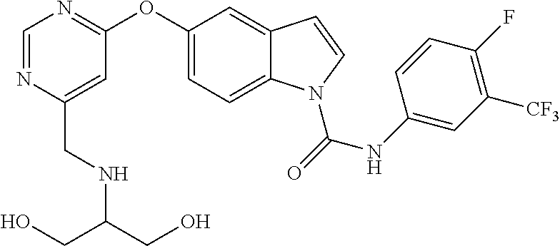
C(C1=CC(OC2=CC=C3C(=C2)C=CN3C(=O)NC2=CC([CF3])=C(F)C=C2)=NC=N1)NC(CO)CO
